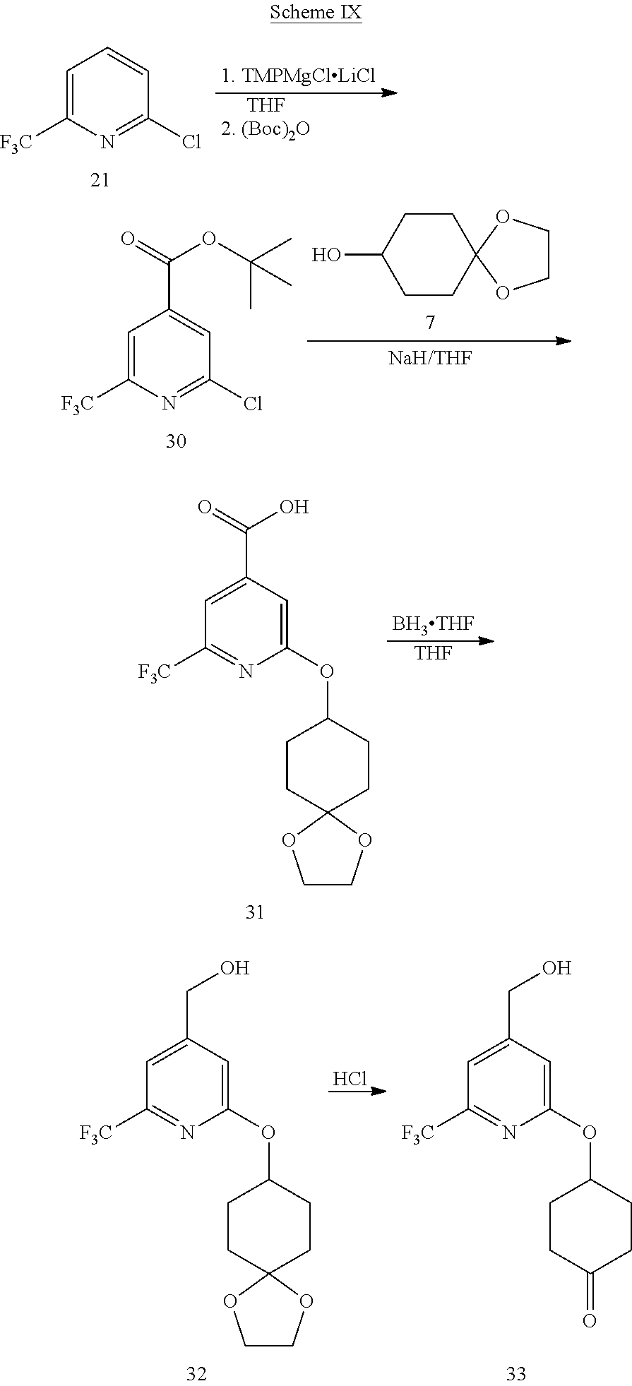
C1=C([F3C])N=C(Cl)C=C1.[THF].C1=C([F3C])N=C(Cl)C=C1C(=O)OC(C)(C)C.C1CC(O)CCC12OCCO2.C1=C(C(=O)O)C=C(OC2CCC3(CC2)OCCO3)N=C1[F3C].[BH3THF].[THF].C1=C(CO)C=C(OC2CCC3(CC2)OCCO3)N=C1[F3C].Cl.C1=C(CO)C=C(OC2CCC(=O)CC2)N=C1[F3C]
